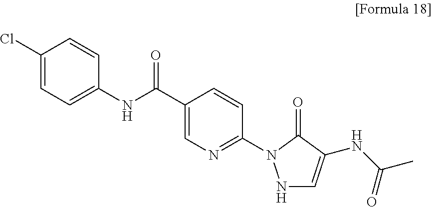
N1C=C(NC(C)=O)C(=O)N1C1=NC=C(C(NC2=CC=C(Cl)C=C2)=O)C=C1
